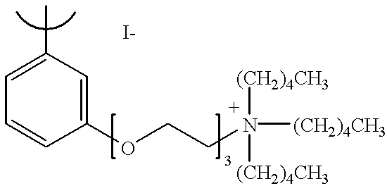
C1=C(C)C=C(OCCN([(CH2)4CH3])([(CH2)4CH3])[(CH2)4CH3])C=C1
